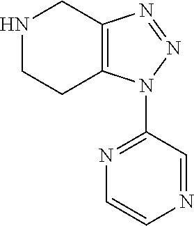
N1CCC2=C(C1)N=NN2C1=NC=CN=C1
